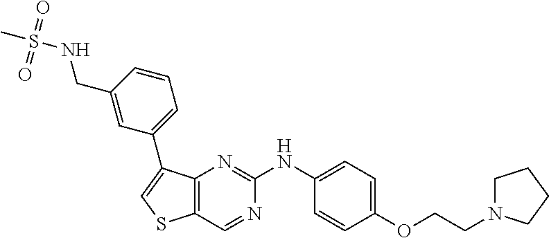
C1=C(NC2=NC3=C(C=N2)SC=C3C2=CC=CC(CNS(C)(=O)=O)=C2)C=CC(OCCN2CCCC2)=C1
